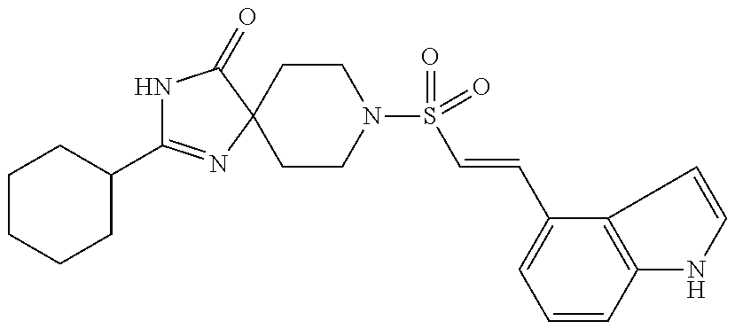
C1(C2=NC3(C(=O)N2)CCN(S(=O)(=O)C=CC2=CC=CC4=C2C=CN4)CC3)CCCCC1
